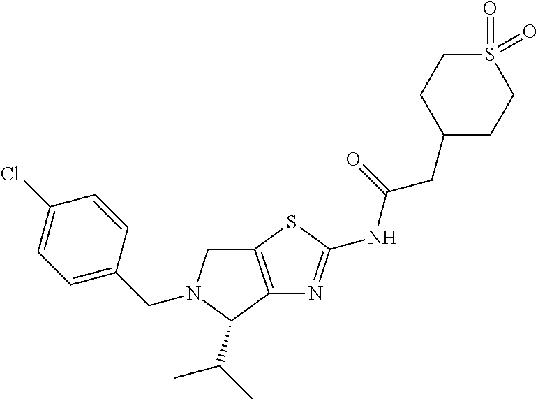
C1C2=C(C(C(C)C)N1CC1=CC=C(Cl)C=C1)N=C(NC(=O)CC1CCS(=O)(=O)CC1)S2
